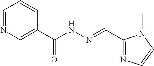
C1=NC=C(C(NN=CC2=NC=CN2C)=O)C=C1
